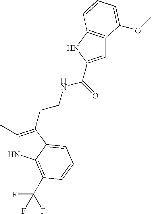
N1C(C)=C(CCNC(=O)C2=CC3=C(N2)C=CC=C3OC)C2=CC=CC(C(F)(F)F)=C12
